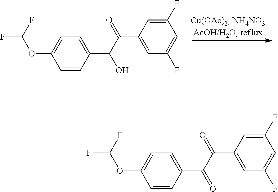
FC(F)OC1=CC=C(C(O)C(C2=CC(F)=CC(F)=C2)=O)C=C1.FC(F)OC1=CC=C(C(=O)C(C2=CC(F)=CC(F)=C2)=O)C=C1
